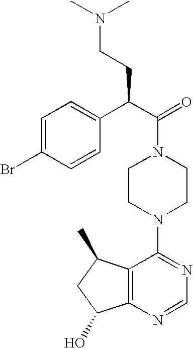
C(N1CCN(C2=NC=NC3=C2C(C)CC3O)CC1)(C(C1=CC=C(Br)C=C1)CCN(C)C)=O
